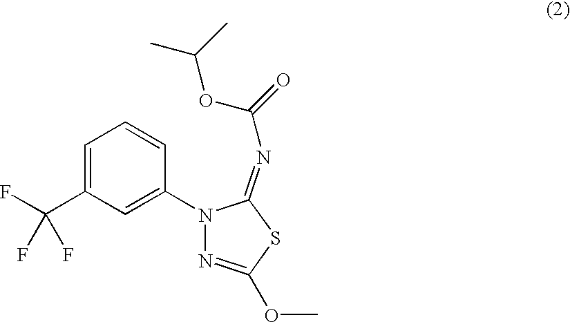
C1=C(C(F)(F)F)C=C(N2N=C(OC)SC2=NC(OC(C)C)=O)C=C1
